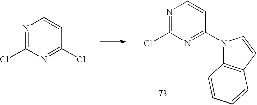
N1=C(Cl)N=C(Cl)C=C1.C1(N2C3=C(C=C2)C=CC=C3)=NC(Cl)=NC=C1
